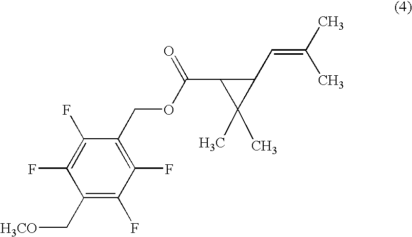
C1(C[H3CO])=C(F)C(F)=C(COC(C2C(C)(C)C2C=C(C)C)=O)C(F)=C1F
